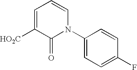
C1=C([HO2C])C(=O)N(C2=CC=C(F)C=C2)C=C1
